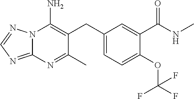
N12C(=NC=N1)N=C(C)C(CC1=CC=C(OC(F)(F)F)C(C(NC)=O)=C1)=C2N
